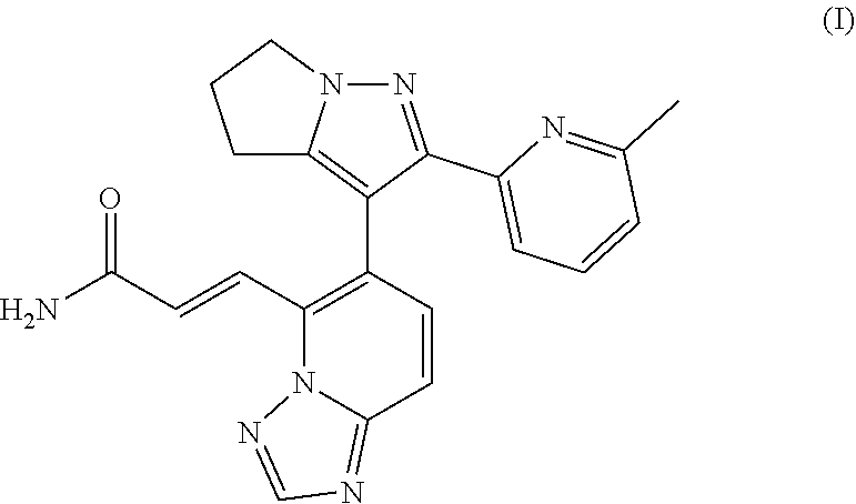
C1(C=CC(N)=O)=C(C2=C3N(N=C2C2=CC=CC(C)=N2)CCC3)C=CC2=NC=NN12
